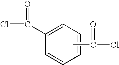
C1(C(=O)Cl)=CC=CC=C1.CC(=O)Cl
